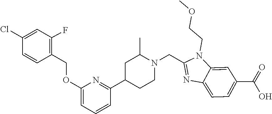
C1(COC2=CC=CC(C3CCN(CC4=NC5=CC=C(C(=O)O)C=C5N4CCOC)C(C)C3)=N2)=C(F)C=C(Cl)C=C1
